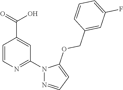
C1=CN=C(N2N=CC=C2OCC2=CC(F)=CC=C2)C=C1C(O)=O
